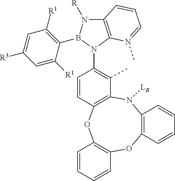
C12=C(N([LB])C3=C(OC4=C(O1)C=CC=C4)C=CC(N1C4=C(N([R])B1C1=C([R1])C=C([R3])C=C1[R1])C=CC=N4C)=C3C)C=CC=C2
